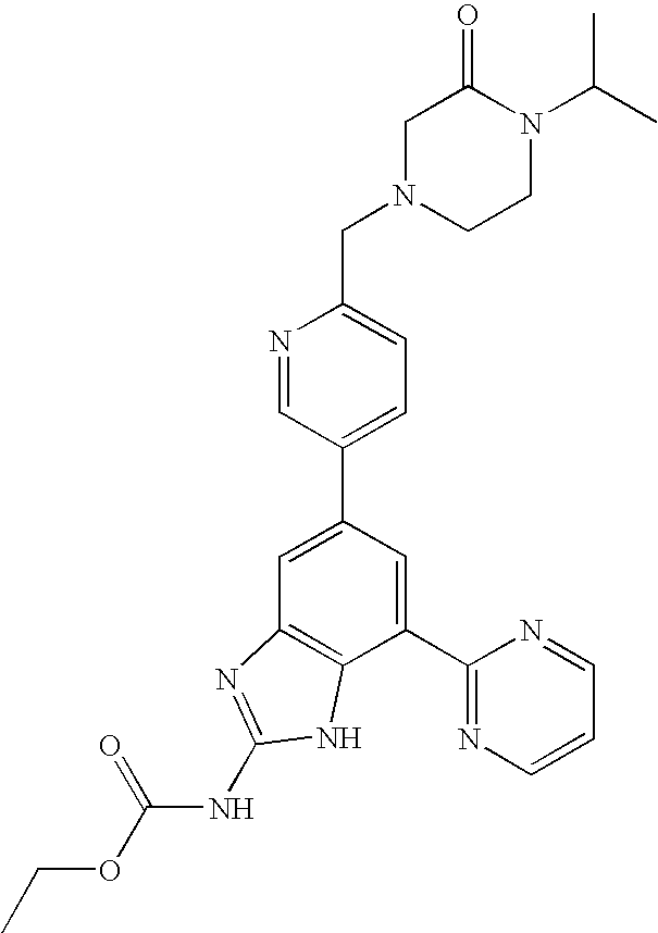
N1=CC(C2=CC3=C(C(C4=NC=CC=N4)=C2)NC(NC(OCC)=O)=N3)=CC=C1CN1CCN(C(C)C)C(=O)C1
